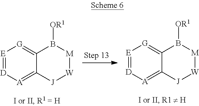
[E]1=[D][A]=C2C(=[G]1)B([OR1])[M][W][J]2.[E]1=[D][A]=C2C(=[G]1)B([OR1])[M][W][J]2
